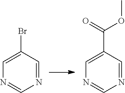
N1=CN=CC(Br)=C1.N1=CN=CC(C(=O)OC)=C1
